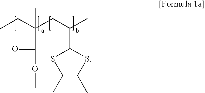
CCC(CC(C)C(SCC)SCC)(C)C(=O)OC
